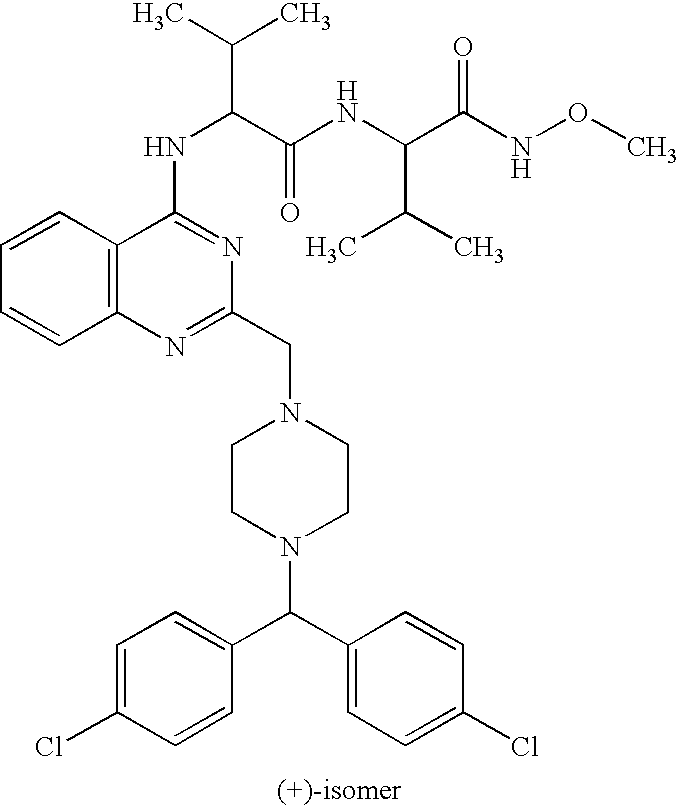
N(C(C(NC(C(NOC)=O)C(C)C)=O)C(C)C)C1=NC(CN2CCN(C(C3=CC=C(Cl)C=C3)C3=CC=C(Cl)C=C3)CC2)=NC2=C1C=CC=C2
